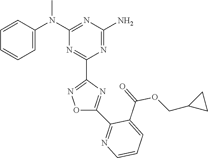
C1=CC(N(C2=NC(N)=NC(C3=NOC(C4=NC=CC=C4C(=O)OCC4CC4)=N3)=N2)C)=CC=C1
